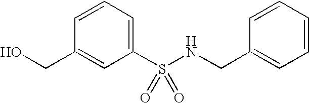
C(C1=CC(S(NCC2=CC=CC=C2)(=O)=O)=CC=C1)O
